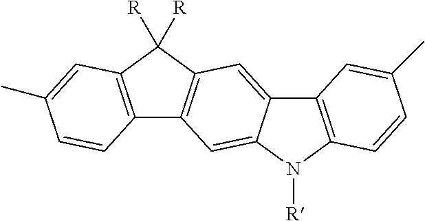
C12=C(N([R])C3=CC4=C(C=C13)C([R])([R])C1=C4C=CC(C)=C1)C=CC(C)=C2
